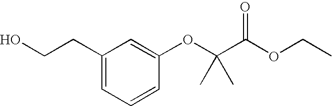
C1(CCO)=CC=CC(OC(C)(C)C(OCC)=O)=C1
